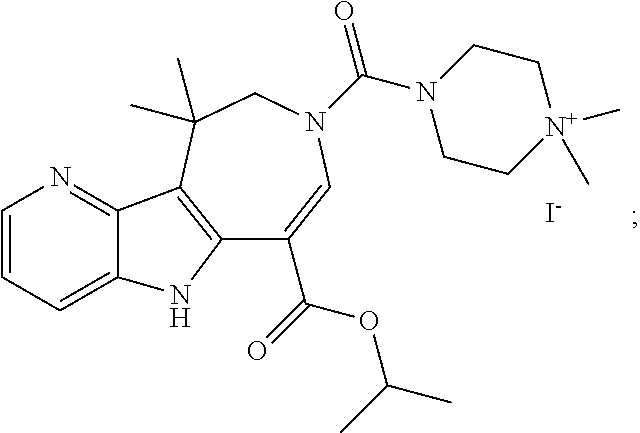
C12=C(C(C)(C)CN(C(=O)N3CC[N+](C)(C)CC3)C=C1C(=O)OC(C)C)C1=NC=CC=C1N2.[I-]
